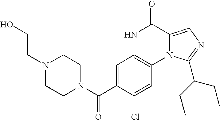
C1=C(C(N2CCN(CCO)CC2)=O)C(Cl)=CC2=C1NC(=O)C1=CN=C(C(CC)CC)N21
